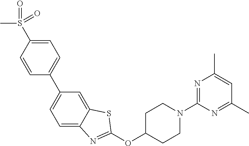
C1=C(S(C)(=O)=O)C=CC(C2=CC=C3C(=C2)SC(OC2CCN(C4=NC(C)=CC(C)=N4)CC2)=N3)=C1
